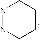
N1NCCCC1
